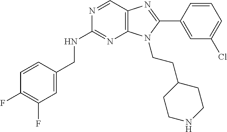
C1=C(CNC2=NC3=C(C=N2)N=C(C2=CC(Cl)=CC=C2)N3CCC2CCNCC2)C=CC(F)=C1F
